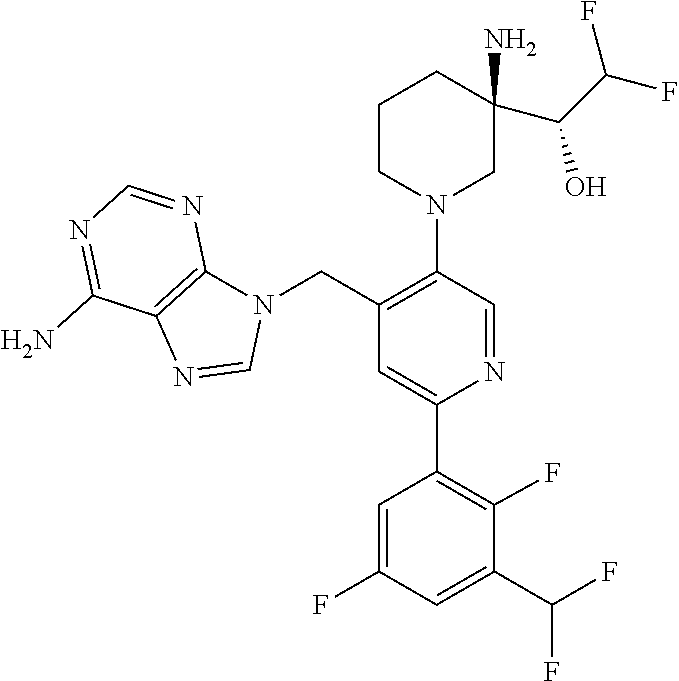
C12=C(C(N)=NC=N1)N=CN2CC1=C(N2CC(N)(C(C(F)F)O)CCC2)C=NC(C2=C(F)C(C(F)F)=CC(F)=C2)=C1
